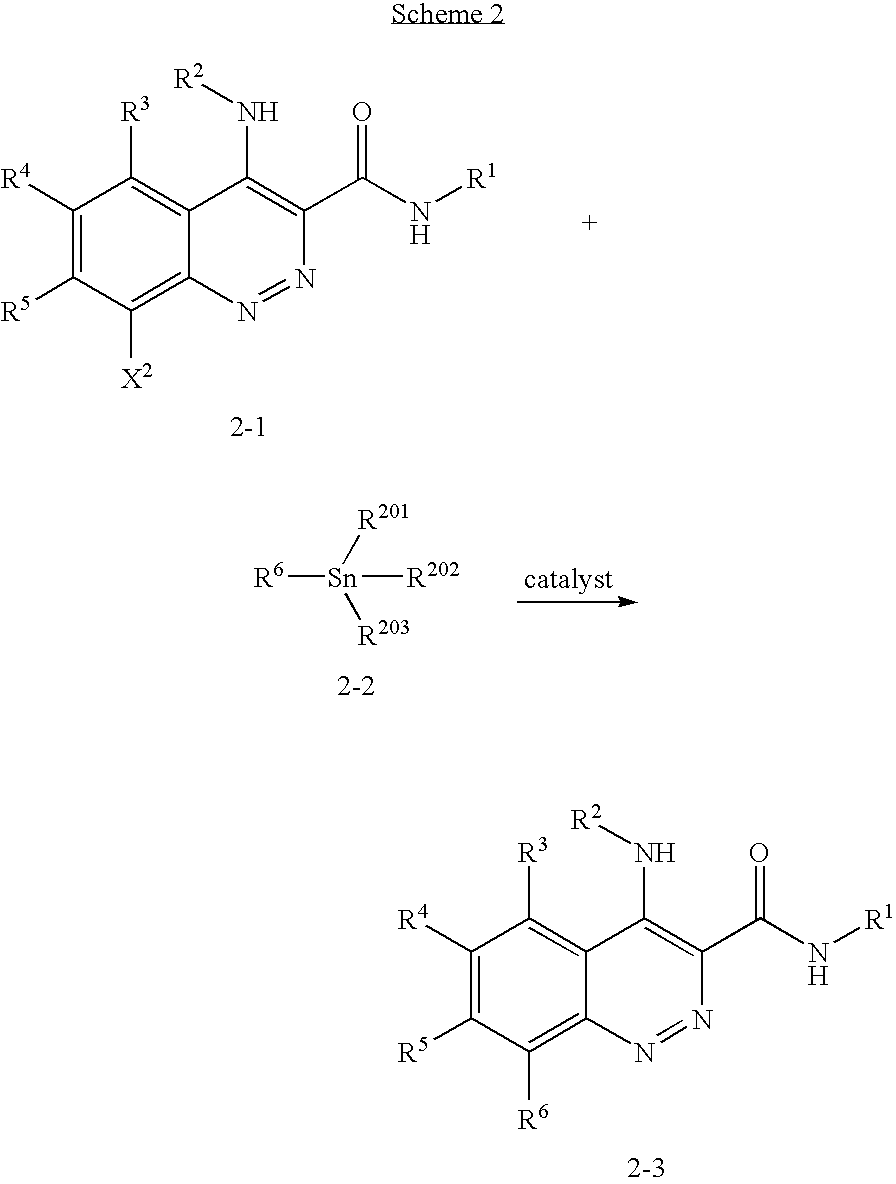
C1([R4])=C([R5])C([X2])=C2C(=C1[R3])C(N[R2])=C(C(N[R1])=O)N=N2.[R6][Sn]([R201])([R203])[R202].C1([R4])=C([R5])C([R6])=C2C(=C1[R3])C(N[R2])=C(C(N[R1])=O)N=N2
